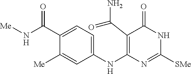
C1(C(N[Me])=O)=CC=C(NC2=C(C(N)=O)C(=O)NC([SMe])=N2)C=C1[Me]
